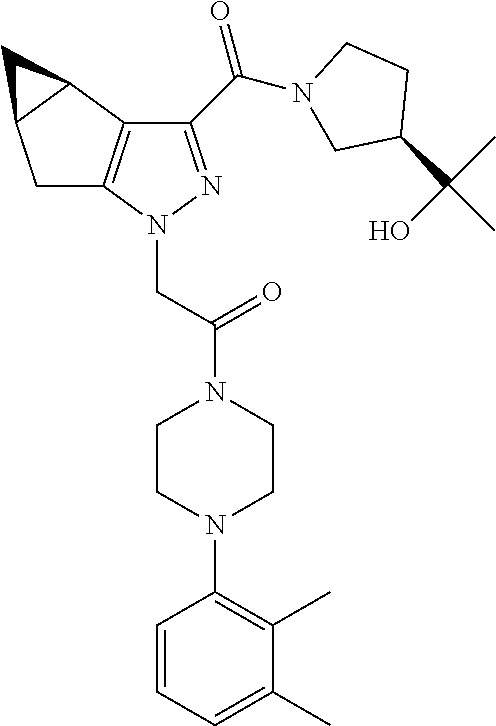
C1C2=C(C3C1C3)C(C(=O)N1CC(C(C)(C)O)CC1)=NN2CC(N1CCN(C2=C(C)C(C)=CC=C2)CC1)=O
